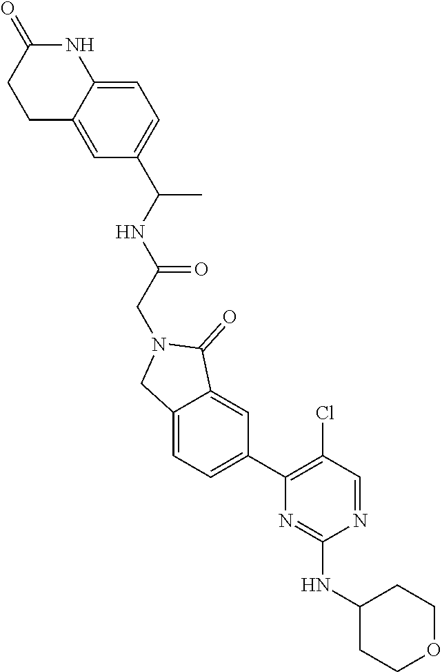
C1=C2C(=CC(C(NC(=O)CN3CC4=CC=C(C5=C(Cl)C=NC(NC6CCOCC6)=N5)C=C4C3=O)C)=C1)CCC(=O)N2
